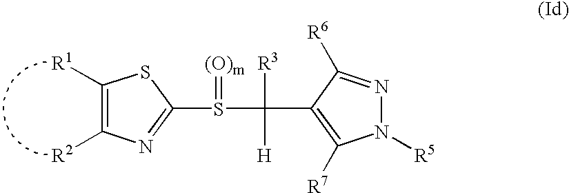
C1([R1])=C([R2])N=C(S(C([R3])([H])C2=C([R7])N([R5])N=C2[R6])=[(O)m])S1
